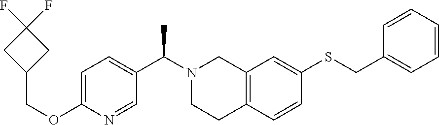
C1=C(OCC2CC(F)(F)C2)N=CC(C(N2CCC3=C(C2)C=C(SCC2=CC=CC=C2)C=C3)C)=C1
